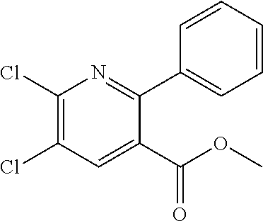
C1=CC=CC(C2=NC(Cl)=C(Cl)C=C2C(OC)=O)=C1
